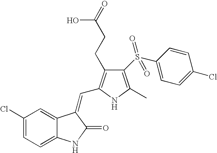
C1(Cl)=CC=C2C(=C1)C(=CC1=C(CCC(=O)O)C(S(C3=CC=C(Cl)C=C3)(=O)=O)=C(C)N1)C(=O)N2
